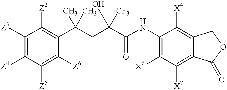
C1([Z3])=C([Z4])C([Z5])=C([Z6])C(C(CC(C(NC2=C([X6])C([X7])=C3C(=C2[X4])COC3=O)=O)(O)[CF3])(C)C)=C1[Z2]
